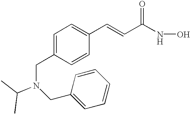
C1=C(CN(CC2=CC=CC=C2)C(C)C)C=CC(C=CC(NO)=O)=C1
